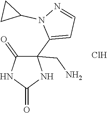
C1(=O)NC(=O)NC1(C1=CC=NN1C1CC1)CN.Cl
